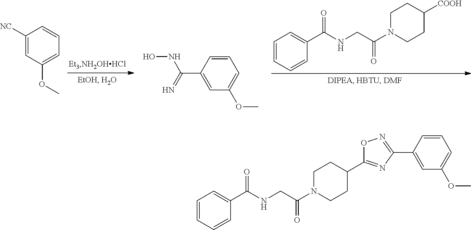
C1=CC(C(=N)NO)=CC(OC)=C1.C1=CC=CC(C(NCC(N2CCC([COOH])CC2)=O)=O)=C1.C1([NC])=CC(OC)=CC=C1.C1=CC=CC(C(NCC(N2CCC(C3=NC(C4=CC(OC)=CC=C4)=NO3)CC2)=O)=O)=C1
